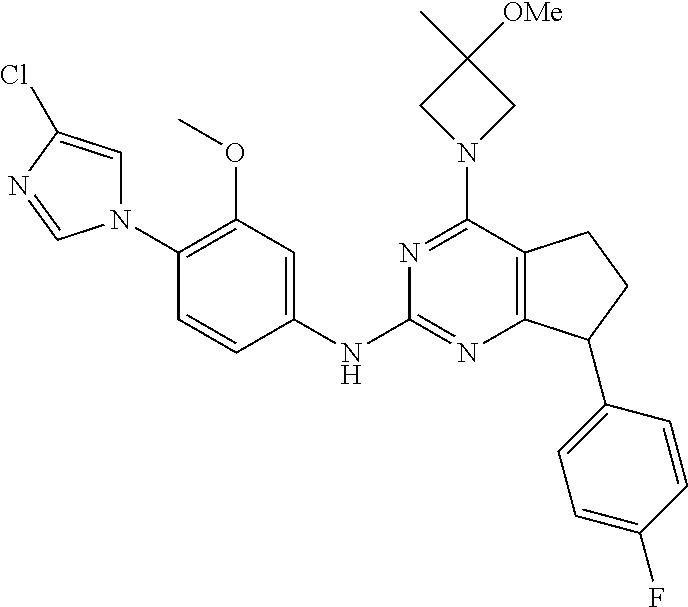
C1(OC)=C(N2C=C(Cl)N=C2)C=CC(NC2=NC3=C(C(N4CC(C)([OMe])C4)=N2)CCC3C2=CC=C(F)C=C2)=C1
